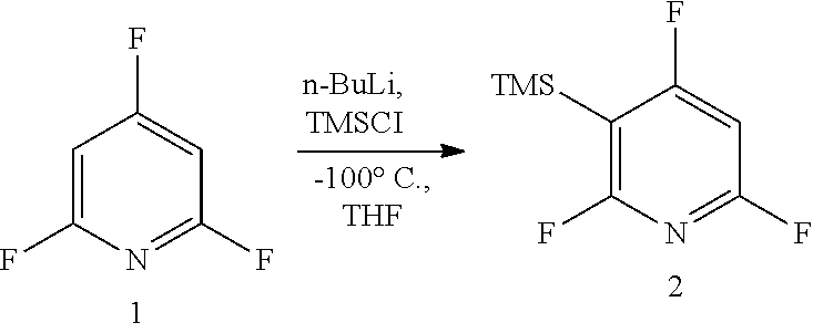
C1=C(F)N=C(F)C=C1F.C1([TMS])=C(F)N=C(F)C=C1F
